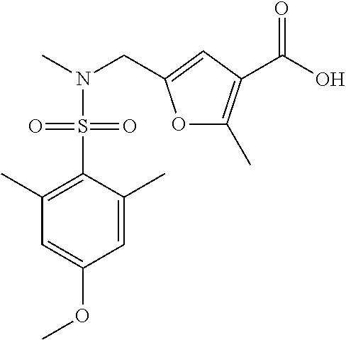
O1C(C)=C(C(O)=O)C=C1CN(C)S(C1=C(C)C=C(OC)C=C1C)(=O)=O
